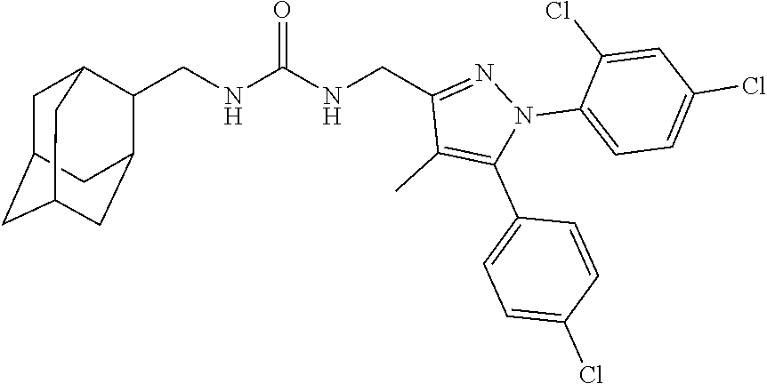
C(NC(NCC1=NN(C2=CC=C(Cl)C=C2Cl)C(C2=CC=C(Cl)C=C2)=C1C)=O)C1C2CC3CC(CC1C3)C2
